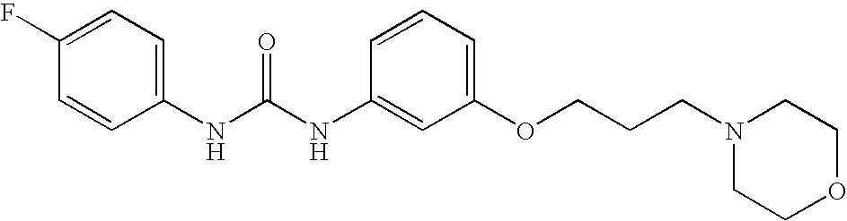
C1(F)=CC=C(NC(NC2=CC(OCCCN3CCOCC3)=CC=C2)=O)C=C1
